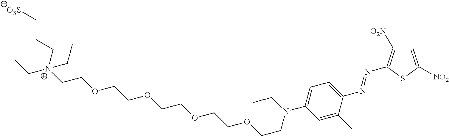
[O3S]CCC[N+](CC)(CCOCCOCCOCCOCCN(CC)C1=CC=C(N=NC2=C([O2N])C=C([NO2])S2)C(C)=C1)CC
